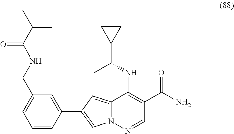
C12=CC(C3=CC(CNC(C(C)C)=O)=CC=C3)=CN1N=CC(C(=O)N)=C2NC(C1CC1)C
